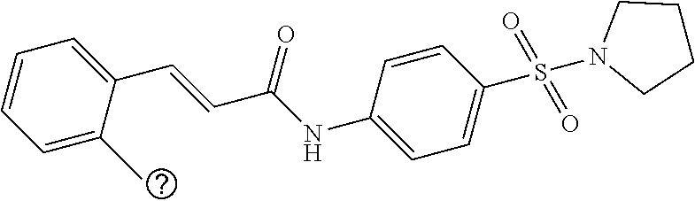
C1=CC=C(C)C(C=CC(NC2=CC=C(S(=O)(=O)N3CCCC3)C=C2)=O)=C1
